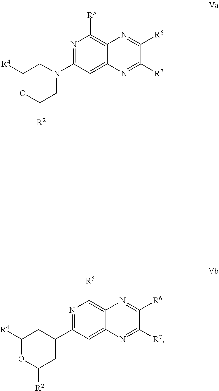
C1([R4])OC([R2])CN(C2=NC([R5])=C3C(=C2)N=C([R7])C([R6])=N3)C1.C1([R4])OC([R2])CC(C2=NC([R5])=C3C(=C2)N=C([R7])C([R6])=N3)C1
